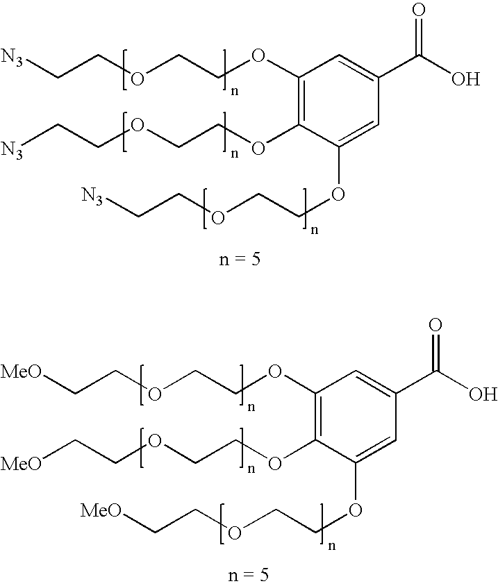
[N3]CCOCCOC1=C(OCCOCC[N3])C(OCCOCC[N3])=CC(C(O)=O)=C1.[MeO]CCOCCOC1=C(OCCOCC[MeO])C(OCCOCC[MeO])=CC(C(O)=O)=C1
